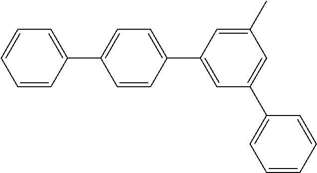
C1=CC(C2=CC=C(C3=CC(C4=CC=CC=C4)=CC(C)=C3)C=C2)=CC=C1
